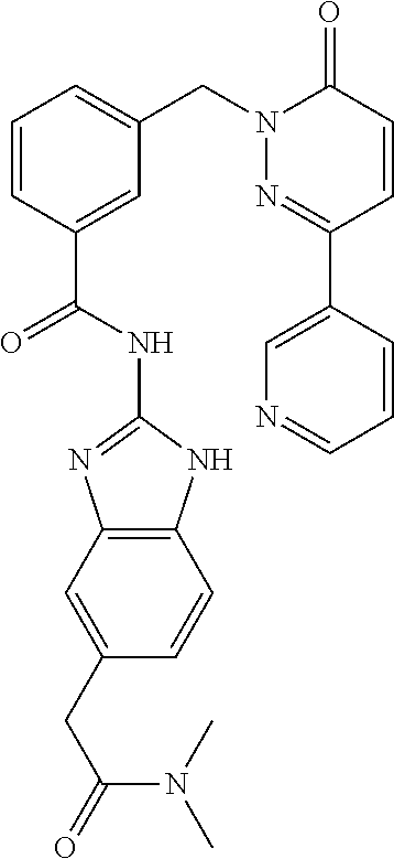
C1=C(C2=NN(CC3=CC=CC(C(NC4=NC5=C(N4)C=CC(CC(N(C)C)=O)=C5)=O)=C3)C(=O)C=C2)C=CC=N1
